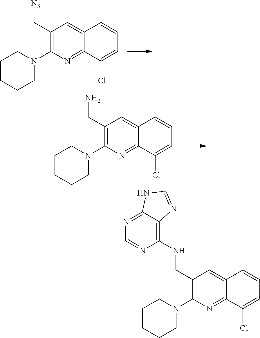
C1(C[N3])=C(N2CCCCC2)N=C2C(=C1)C=CC=C2Cl.C1(CN)=C(N2CCCCC2)N=C2C(=C1)C=CC=C2Cl.C1(CNC2=C3C(=NC=N2)NC=N3)=C(N2CCCCC2)N=C2C(=C1)C=CC=C2Cl
